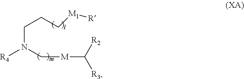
[R4]N(C[M]C([R3])[R2])CCC[M1][R]
